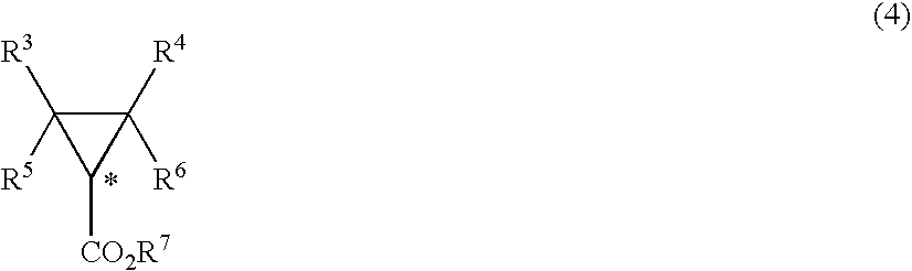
C1([R4])([R6])C([R3])([R5])C1[CO2R7]
